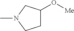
CN1CCC(O[Me])C1
